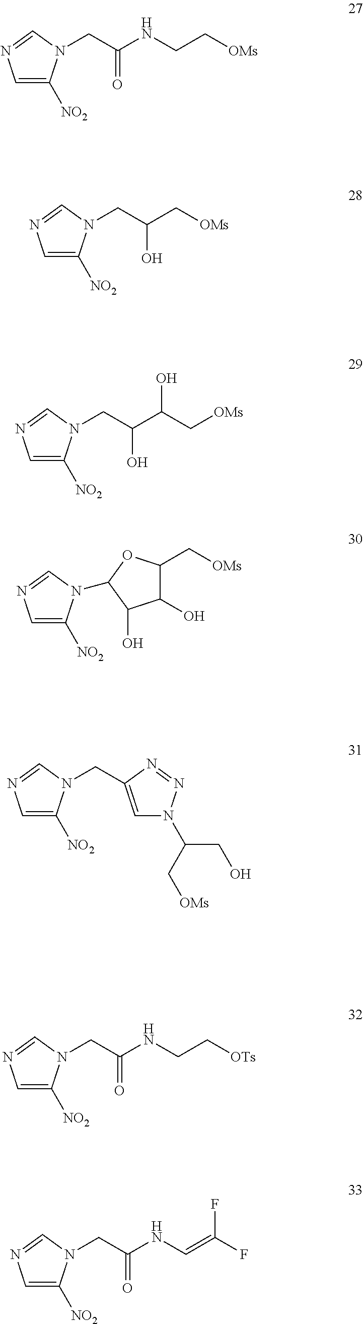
C1=C([NO2])N(CC(NCC[OMs])=O)C=N1.C1=C([NO2])N(CC(C[OMs])O)C=N1.C1=C([NO2])N(CC(C(C[OMs])O)O)C=N1.C1=C([NO2])N(C2OC(C[OMs])C(O)C2O)C=N1.C1=C([NO2])N(CC2=CN(C(CO)C[OMs])N=N2)C=N1.C1=C([NO2])N(CC(NCC[OTs])=O)C=N1.C1=C([NO2])N(CC(NC=C(F)F)=O)C=N1
